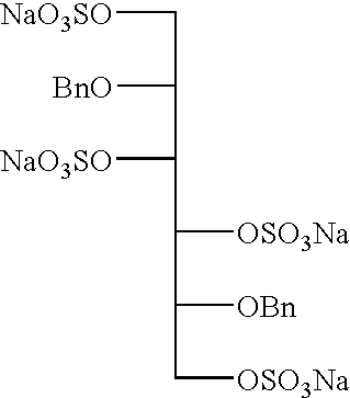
C([OSO3Na])(C([OBn])C[OSO3Na])C(C(C[NaO3SO])[BnO])[NaO3SO]
